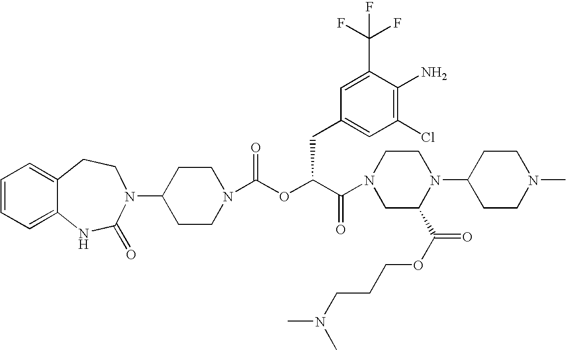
C1(N2C(=O)NC3=CC=CC=C3CC2)CCN(C(OC(C(=O)N2CC(C(OCCCN(C)C)=O)N(C3CCN(C)CC3)CC2)CC2=CC(Cl)=C(N)C(C(F)(F)F)=C2)=O)CC1
